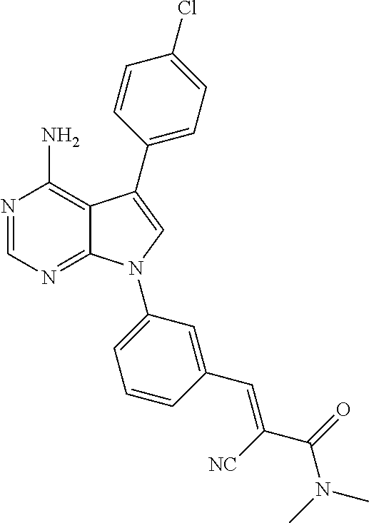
N1=CN=C2C(=C1N)C(C1=CC=C(Cl)C=C1)=CN2C1=CC=CC(C=C([NC])C(=O)N(C)C)=C1
